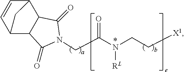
C12C3C=CC(C1C(=O)N(CC(N(CC[X1])[RL])=O)C2=O)C3
